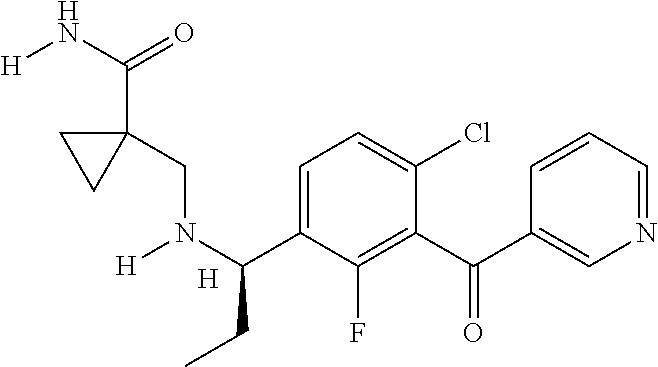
[H].C1=C(C(N([H])CC2(C(=O)N[H])CC2)CC)C(F)=C(C(=O)C2=CN=CC=C2)C(Cl)=C1
